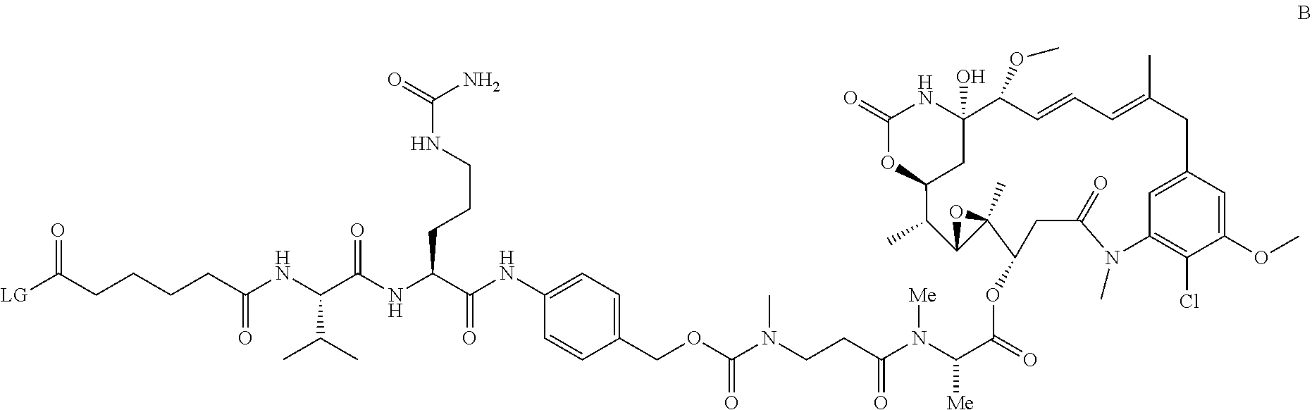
[LG]C(CCCCC(NC(C(NC(C(NC1=CC=C(COC(N(CCC(N(C(C(=O)OC2CC(=O)N(C)C3=C(Cl)C(OC)=CC(=C3)CC(C)=CC=CC(OC)C3(O)NC(=O)OC(C3)C(C)C3C2(C)O3)[Me])[Me])=O)C)=O)C=C1)=O)CCCNC(=O)N)=O)C(C)C)=O)=O
